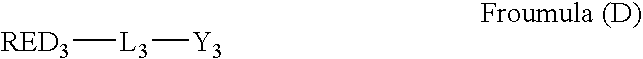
[RED3][L3][Y3]
